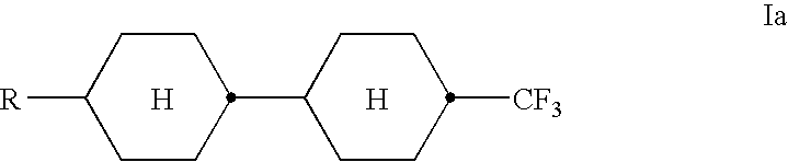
[H].C1CC([R])CCC1C1CCC([CF3])CC1.[H]
